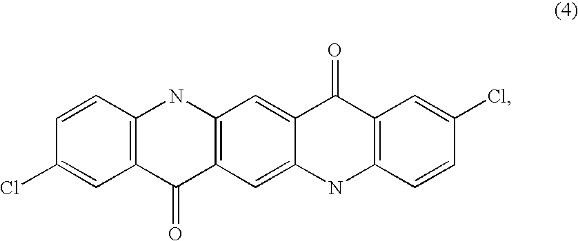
C1=CC2=C(C=C1Cl)C(=O)C1=C(N2)C=C2C(=C1)NC1=C(C2=O)C=C(Cl)C=C1
